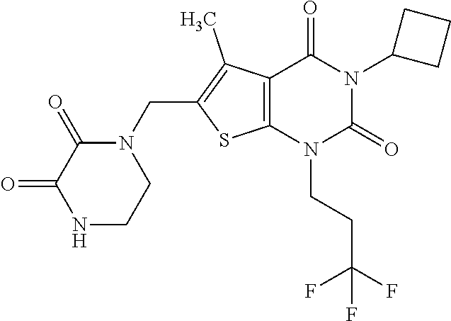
C12=C(N(CCC(F)(F)F)C(=O)N(C3CCC3)C1=O)SC(CN1C(=O)C(=O)NCC1)=C2C
